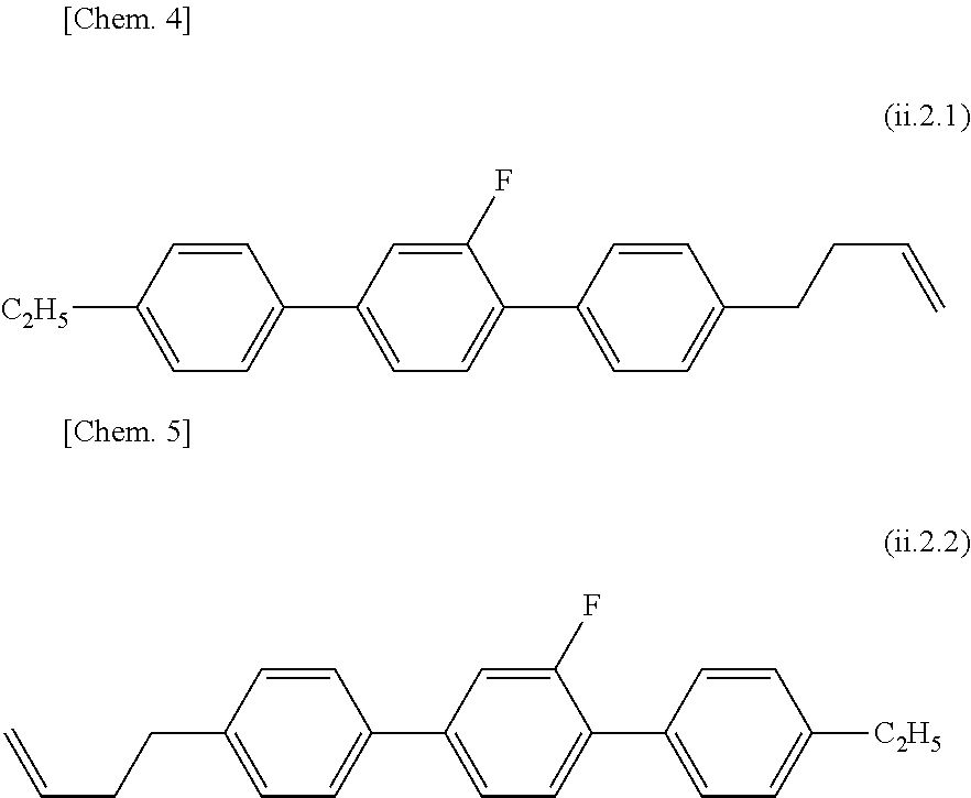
C1=CC([C2H5])=CC=C1C1=CC=C(C2=CC=C(CCC=C)C=C2)C(F)=C1.C1=CC(CCC=C)=CC=C1C1=CC=C(C2=CC=C([C2H5])C=C2)C(F)=C1
